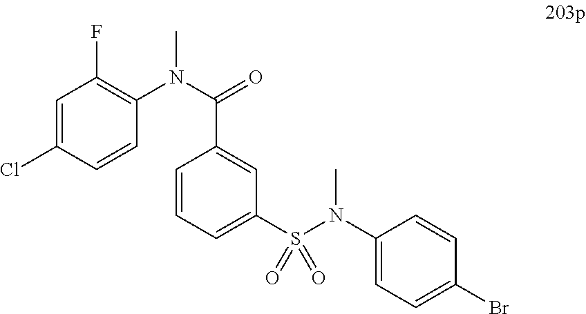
C1=C(Cl)C=CC(N(C(=O)C2=CC(S(N(C)C3=CC=C(Br)C=C3)(=O)=O)=CC=C2)C)=C1F
